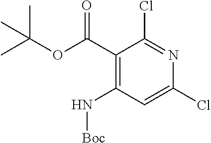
C1(C(OC(C)(C)C)=O)=C(N[Boc])C=C(Cl)N=C1Cl
